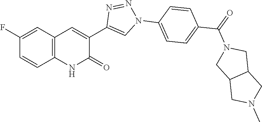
C12=C(C=C(F)C=C1)C=C(C1=CN(C3=CC=C(C(=O)N4CC5C(C4)CN(C)C5)C=C3)N=N1)C(=O)N2
